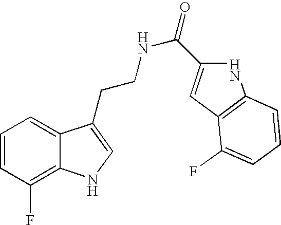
C1=CC(F)=C2C(=C1)C(CCNC(=O)C1=CC3=C(N1)C=CC=C3F)=CN2
